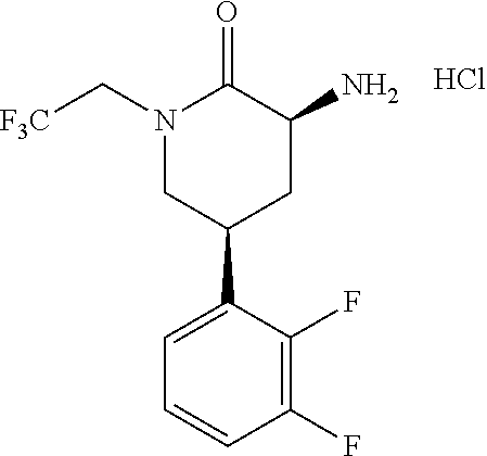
C1(F)=C(F)C(C2CC(N)C(=O)N(C[F3C])C2)=CC=C1.Cl
